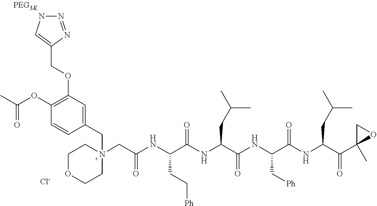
C1(OC(=O)C)=C(OCC2=CNN=N2)C=C(CN2(CC(=O)NC(CC[Ph])C(=O)NC(CC(C)C)C(=O)NC(C[Ph])C(=O)NC(CC(C)C)C(=O)C3(C)CO3)CCOCC2)C=C1.[Cl-]
